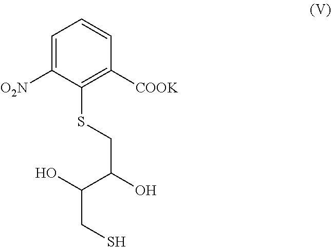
C1=C([O2N])C(SCC(O)C(O)CS)=C([COOK])C=C1
